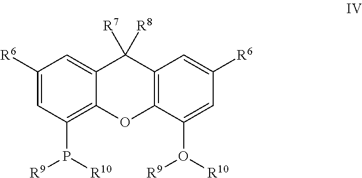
C1([R6])=CC(P([R9])[R10])=C2C(=C1)C([R7])([R8])C1=C(O2)C(O([R10])[R9])=CC([R6])=C1
